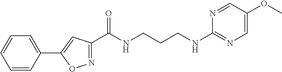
C1=CC(C2=CC(C(NCCCNC3=NC=C(OC)C=N3)=O)=NO2)=CC=C1
